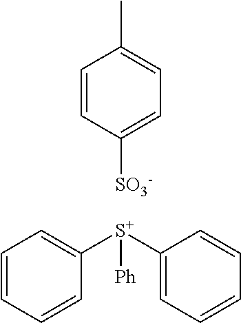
C1=CC=CC([S+](C2=CC=CC=C2)[Ph])=C1.C1([SO3-])=CC=C(C)C=C1
